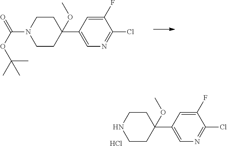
C1(F)=CC(C2(OC)CCN(C(OC(C)(C)C)=O)CC2)=CN=C1Cl.C1(F)=CC(C2(OC)CCNCC2)=CN=C1Cl.Cl
